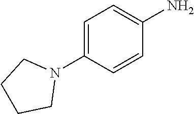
C1=C(N2CCCC2)C=CC(N)=C1
